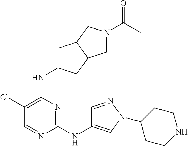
C1(Cl)=C(NC2CC3C(C2)CN(C(C)=O)C3)N=C(NC2=CN(C3CCNCC3)N=C2)N=C1
